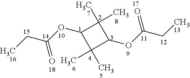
C1(C)(C)C(OC(CC)=O)C(C)(C)C1OC(CC)=O
